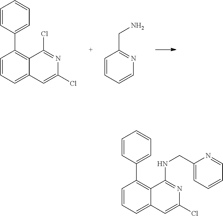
C1=CC(C2=C3C(=CC=C2)C=C(Cl)N=C3Cl)=CC=C1.C1=CC(CN)=NC=C1.C1=CC(C2=C3C(=CC=C2)C=C(Cl)N=C3NCC2=CC=CC=N2)=CC=C1
